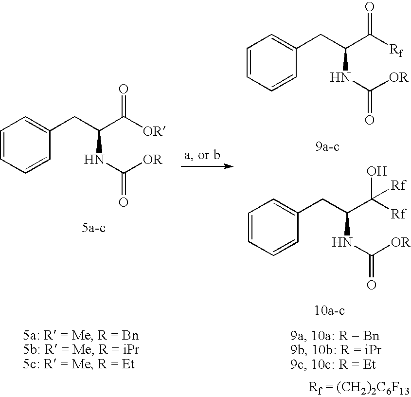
C1=CC=CC(CC(C([Rf])=O)NC(=O)[OR])=C1.C1=CC=CC(CC(C([Rf])(O)[Rf])NC(=O)[OR])=C1.C1=CC=CC(CC(C([OR])=O)NC(=O)[OR])=C1
